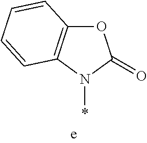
C12=C(N(*)C(=O)O1)C=CC=C2
